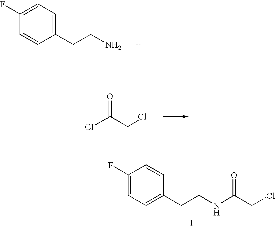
C1(CCN)=CC=C(F)C=C1.ClC(CCl)=O.C1(F)=CC=C(CCNC(CCl)=O)C=C1
